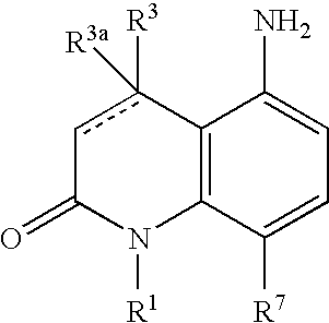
c1c([R3])([R3a])C2=C(N([R1])C1=O)C([R7])=CC=C2N
